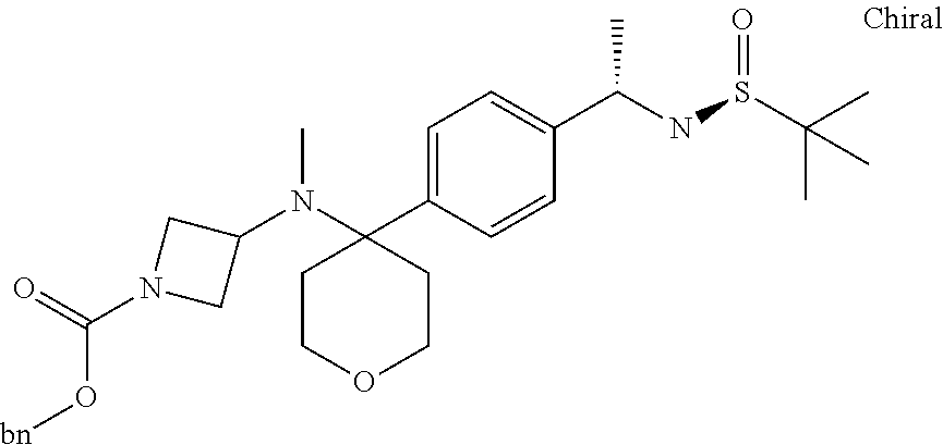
C1=C(C2(N(C)C3CN(C(=O)O[bn])C3)CCOCC2)C=CC(C(NS(=O)C(C)(C)C)C)=C1
